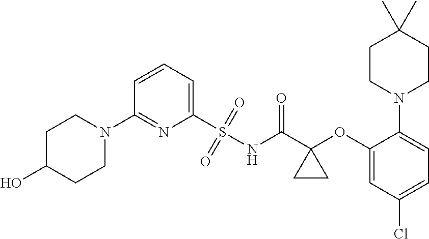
C1=CC=C(S(NC(C2(OC3=CC(Cl)=CC=C3N3CCC(C)(C)CC3)CC2)=O)(=O)=O)N=C1N1CCC(O)CC1
